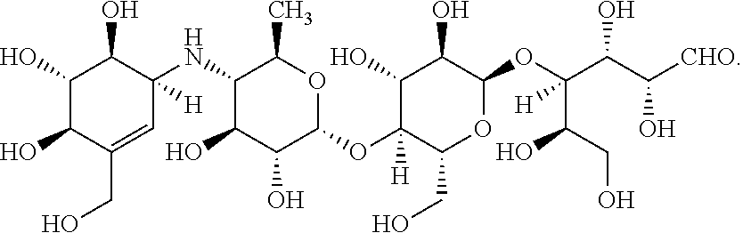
C1(O)C(O)C(CO)=CC(NC2C(O)C(O)C(OC3([H])C(O)C(O)C(OC(C(O)CO)(C(C([CHO])O)O)[H])OC3CO)OC2C)([H])C1O
